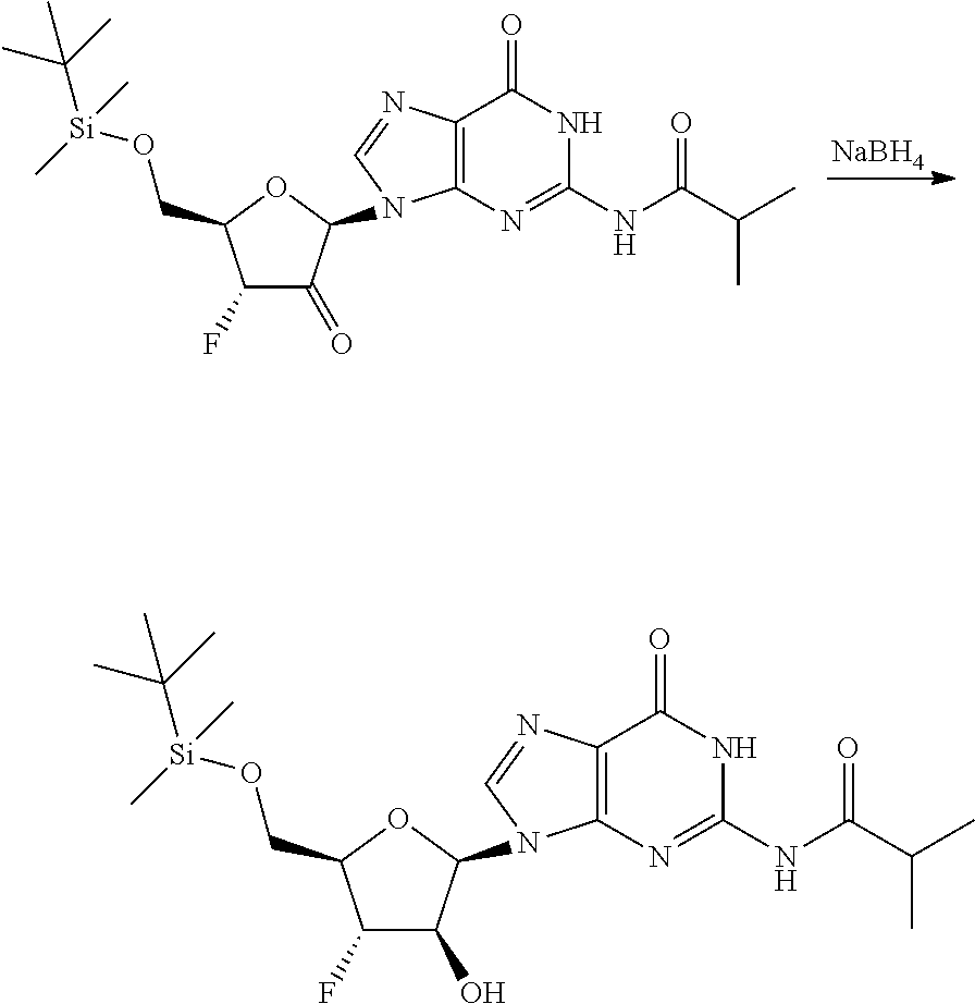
[NaBH4].C1(F)C(=O)C(N2C3=C(C(=O)NC(NC(C(C)C)=O)=N3)N=C2)OC1CO[Si](C(C)(C)C)(C)C.C1(F)C(O)C(N2C3=C(C(=O)NC(NC(C(C)C)=O)=N3)N=C2)OC1CO[Si](C(C)(C)C)(C)C
